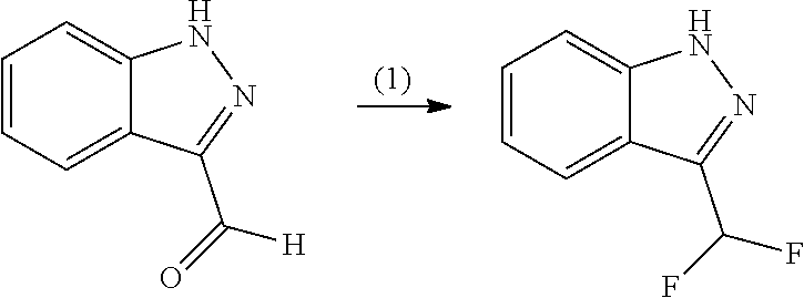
C1=CC=C2C(=C1)NN=C2C([H])=O.C1=CC=C2C(=C1)C(C(F)F)=NN2
